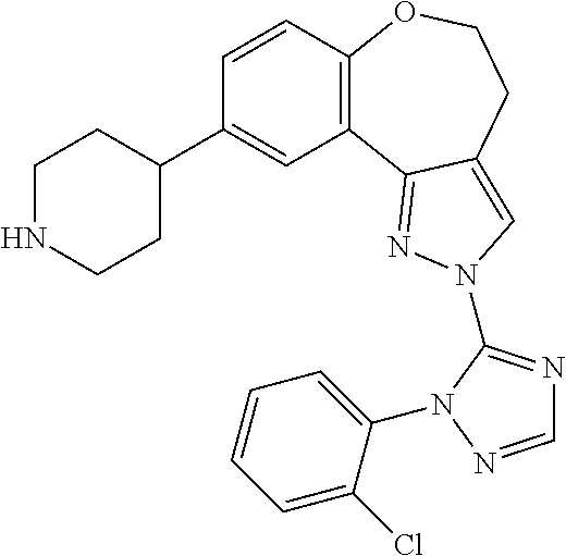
C1=CC2=C(C=C1C1CCNCC1)C1=NN(C3=NC=NN3C3=CC=CC=C3Cl)C=C1CCO2
